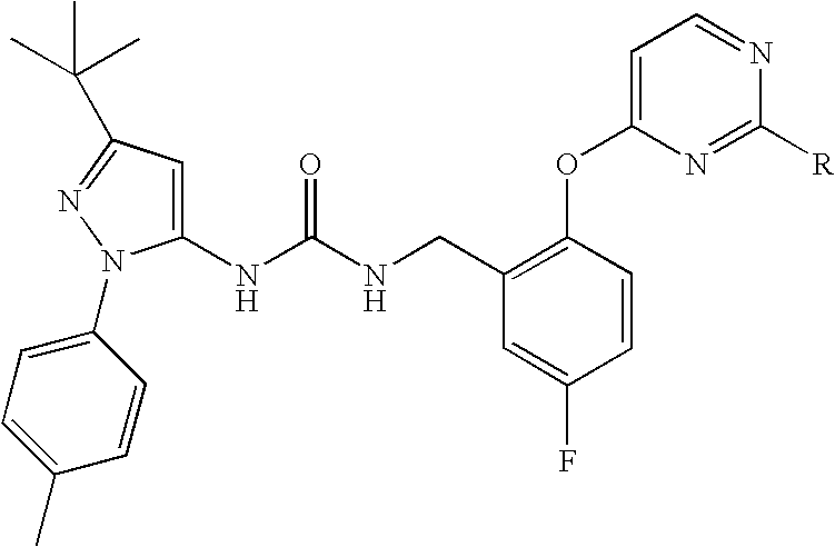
C1(NC(NCC2=C(OC3=CC=NC([R])=N3)C=CC(F)=C2)=O)=CC(C(C)(C)C)=NN1C1=CC=C(C)C=C1
